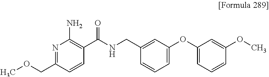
N1=C(COC)C=CC(C(NCC2=CC(OC3=CC=CC(OC)=C3)=CC=C2)=O)=C1N
